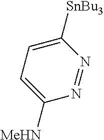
N1=NC([SnBu3])=CC=C1[MeHN]
